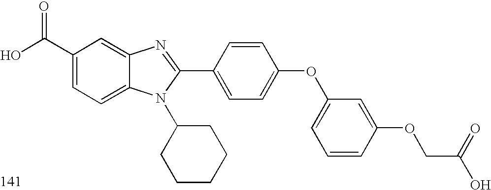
OC(C1=CC=C2C(=C1)N=C(C1=CC=C(OC3=CC=CC(OCC(O)=O)=C3)C=C1)N2C1CCCCC1)=O
